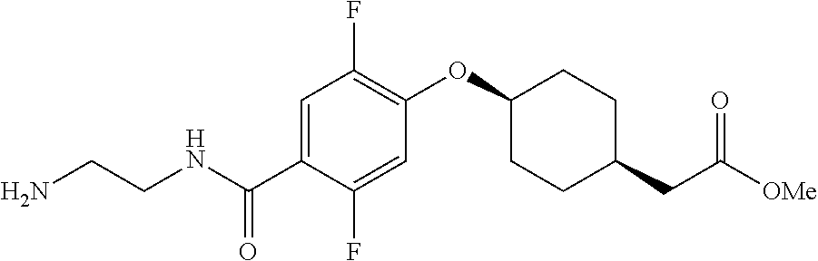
N(C(C1=CC(F)=C(OC2CCC(CC([OMe])=O)CC2)C=C1F)=O)CCN
